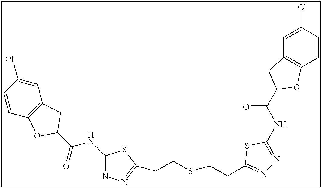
C1(NC(C2CC3=C(O2)C=CC(Cl)=C3)=O)=NN=C(CCSCCC2=NN=C(NC(=O)C3CC4=C(C=CC(Cl)=C4)O3)S2)S1
